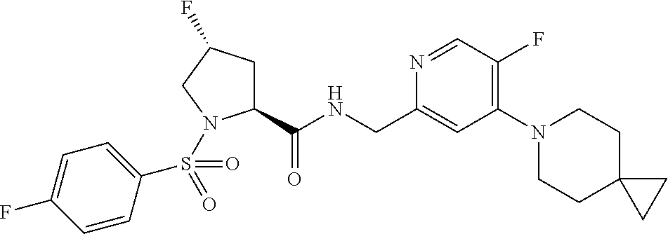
C1(C(NCC2=CC(N3CCC4(CC3)CC4)=C(F)C=N2)=O)CC(F)CN1S(C1=CC=C(F)C=C1)(=O)=O
